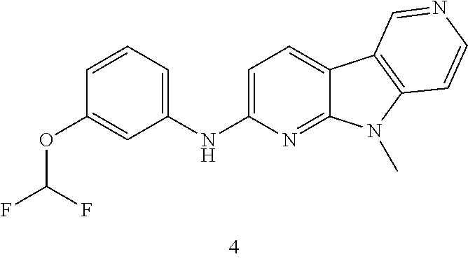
C1=C(NC2=CC=CC(OC(F)F)=C2)N=C2C(=C1)C1=C(N2C)C=CN=C1
